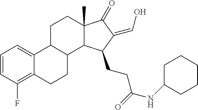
C1=CC(F)=C2C(=C1)C1C(CC2)C2C(C)(CC1)C(=O)C(=CO)C2CCC(NC1CCCCC1)=O
